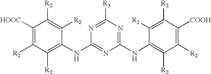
C1([HOOC])=C([R2])C([R2])=C(NC2=NC(NC3=C([R2])C([R2])=C([COOH])C([R2])=C3[R2])=NC([R3])=N2)C([R2])=C1[R2]
